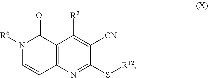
N1([R6])C=CC2=C(C1=O)C([R2])=C([CN])C(S[R12])=N2
